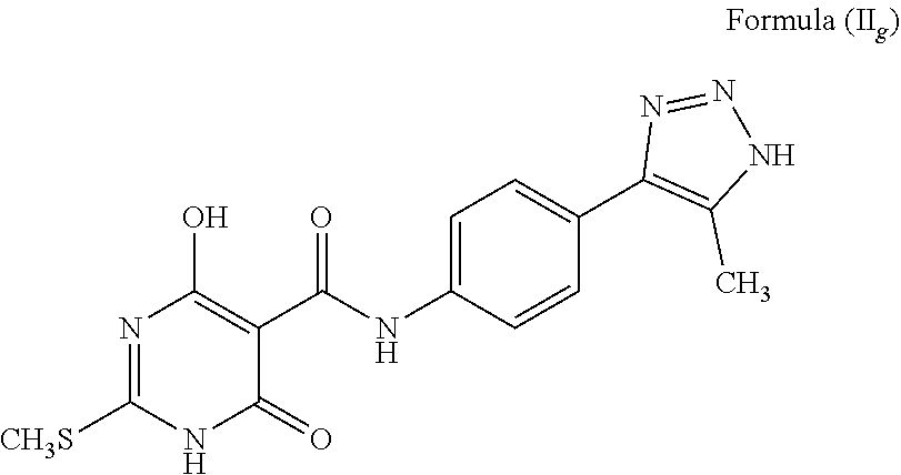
N1=C([CH3S])NC(=O)C(C(=O)NC2=CC=C(C3=C(C)NN=N3)C=C2)=C1O
